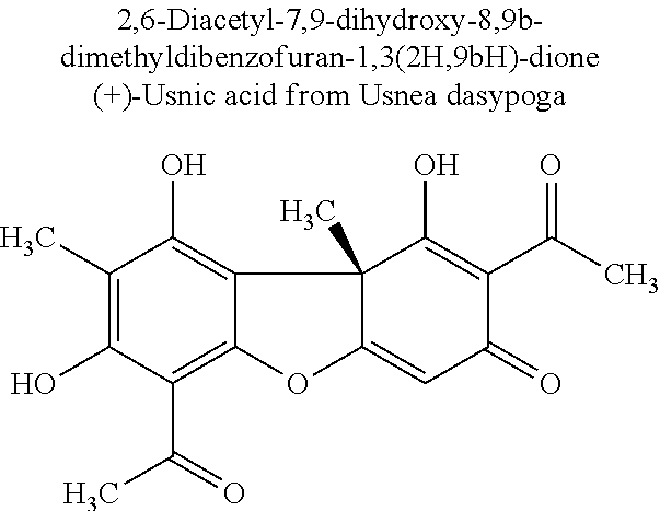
C1(C)=C(O)C(C(C)=O)=C2C(=C1O)C1(C)C(=CC(=O)C(C(=O)C)=C1O)O2
